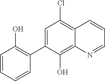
C1=C(C2=C(O)C=CC=C2)C(O)=C2C(=C1Cl)C=CC=N2
